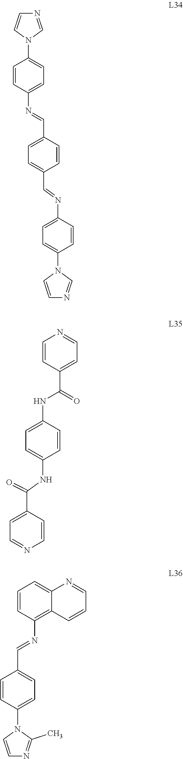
C1(N2C=NC=C2)=CC=C(N=CC2=CC=C(C=NC3=CC=C(N4C=NC=C4)C=C3)C=C2)C=C1.N1=CC=C(C(NC2=CC=C(NC(C3=CC=NC=C3)=O)C=C2)=O)C=C1.C1=C2C(=C(N=CC3=CC=C(N4C(C)=NC=C4)C=C3)C=C1)C=CC=N2
